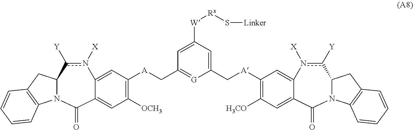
c1([Y])n([X])C2=CC([A]CC3=[G]C(C[A]C4=C([H3CO])C=C5C(=C4)n([X])c([Y])C4N(C5=O)C5=C(C4)C=CC=C5)=CC([W][Rx]S[Linker])=C3)=C([OCH3])C=C2C(=O)N2C1CC1=C2C=CC=C1
